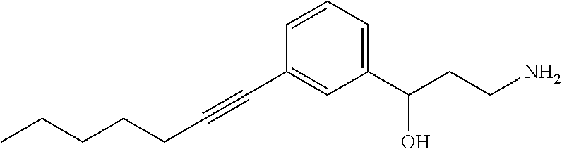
C(#CC1=CC(C(CCN)O)=CC=C1)CCCCC
